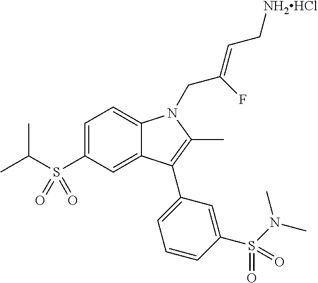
C1=C(S(C(C)C)(=O)=O)C=C2C(=C1)N(CC(F)=CC[NH2HCl])C(C)=C2C1=CC=CC(S(N(C)C)(=O)=O)=C1
